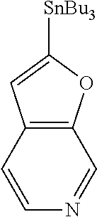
C12=C(C=CN=C1)C=C([SnBu3])O2
